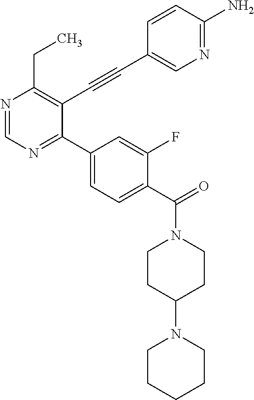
N1=CN=C(C2=CC=C(C(=O)N3CCC(N4CCCCC4)CC3)C(F)=C2)C(C#CC2=CN=C(N)C=C2)=C1CC
